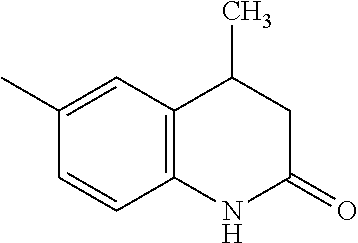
C12=C(C=C(C)C=C1)C(C)CC(=O)N2
